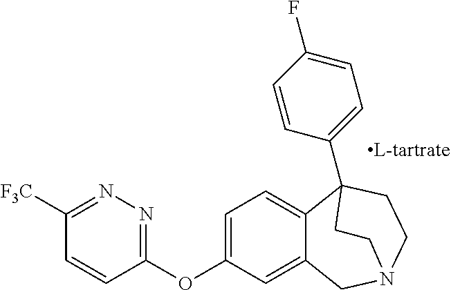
C1=C(OC2=NN=C([F3C])C=C2)C=C2C(=C1)C1(C3=CC=C(F)C=C3)CCN(C2)CC1
